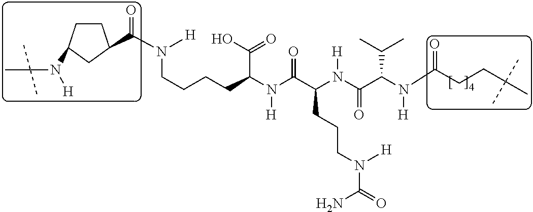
C(C(N(C(C(N(C(C(N(C(CCC(C)(C)C)=O)[H])C(C)C)=O)[H])CCCN(C(=O)N)[H])=O)[H])C(O)=O)CCCN(C(=O)C1CCC(N([H])C(C)(C)C)C1)[H]
